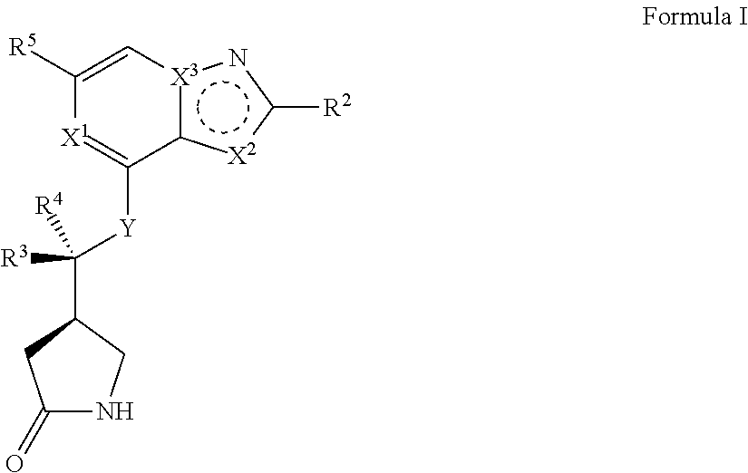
c12[X3](nc([R2])[X2]1)C=C([R5])[X1]=C2[Y]C([R3])([R4])C1CNC(=O)C1
